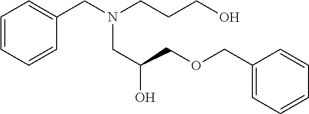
C1=CC=CC(CN(CCCO)CC(COCC2=CC=CC=C2)O)=C1
